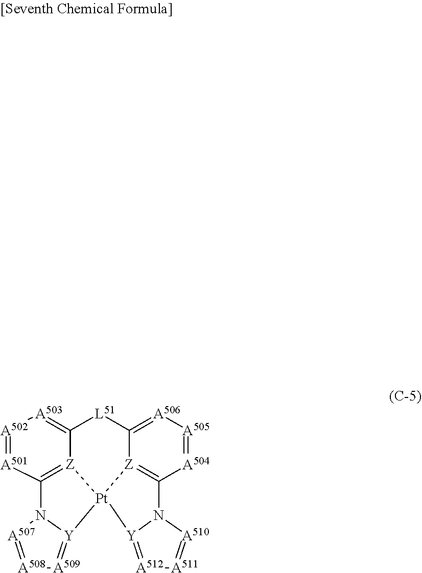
C12=[A503][A502]=[A501]C3=[Z]1[Pt]1([Z]4=C([A504]=[A505][A506]=C4[L51]2)N2[Y]1=[A512][A511]=[A510]2)[Y]1=[A509][A508]=[A507]N31
